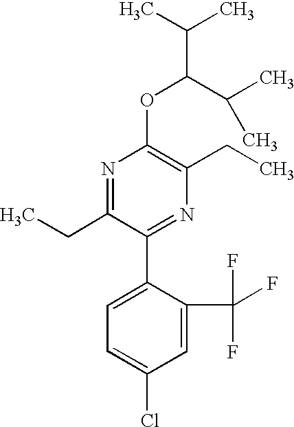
C1(OC(C(C)C)C(C)C)=C(CC)N=C(C2=CC=C(Cl)C=C2C(F)(F)F)C(CC)=N1
